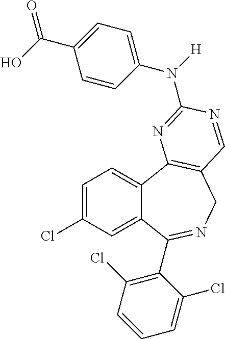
C1=C(Cl)C=C2C(=C1)C1=C(CN=C2C2=C(Cl)C=CC=C2Cl)C=NC(N(C2=CC=C(C(O)=O)C=C2)[H])=N1
